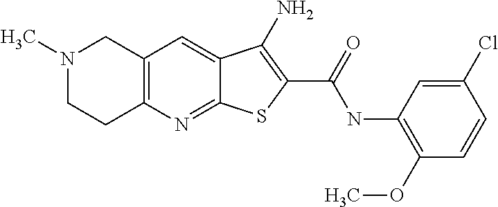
C12=NC3=C(C=C1C(N)=C(C(=O)NC1=C(OC)C=CC(Cl)=C1)S2)CN(C)CC3
